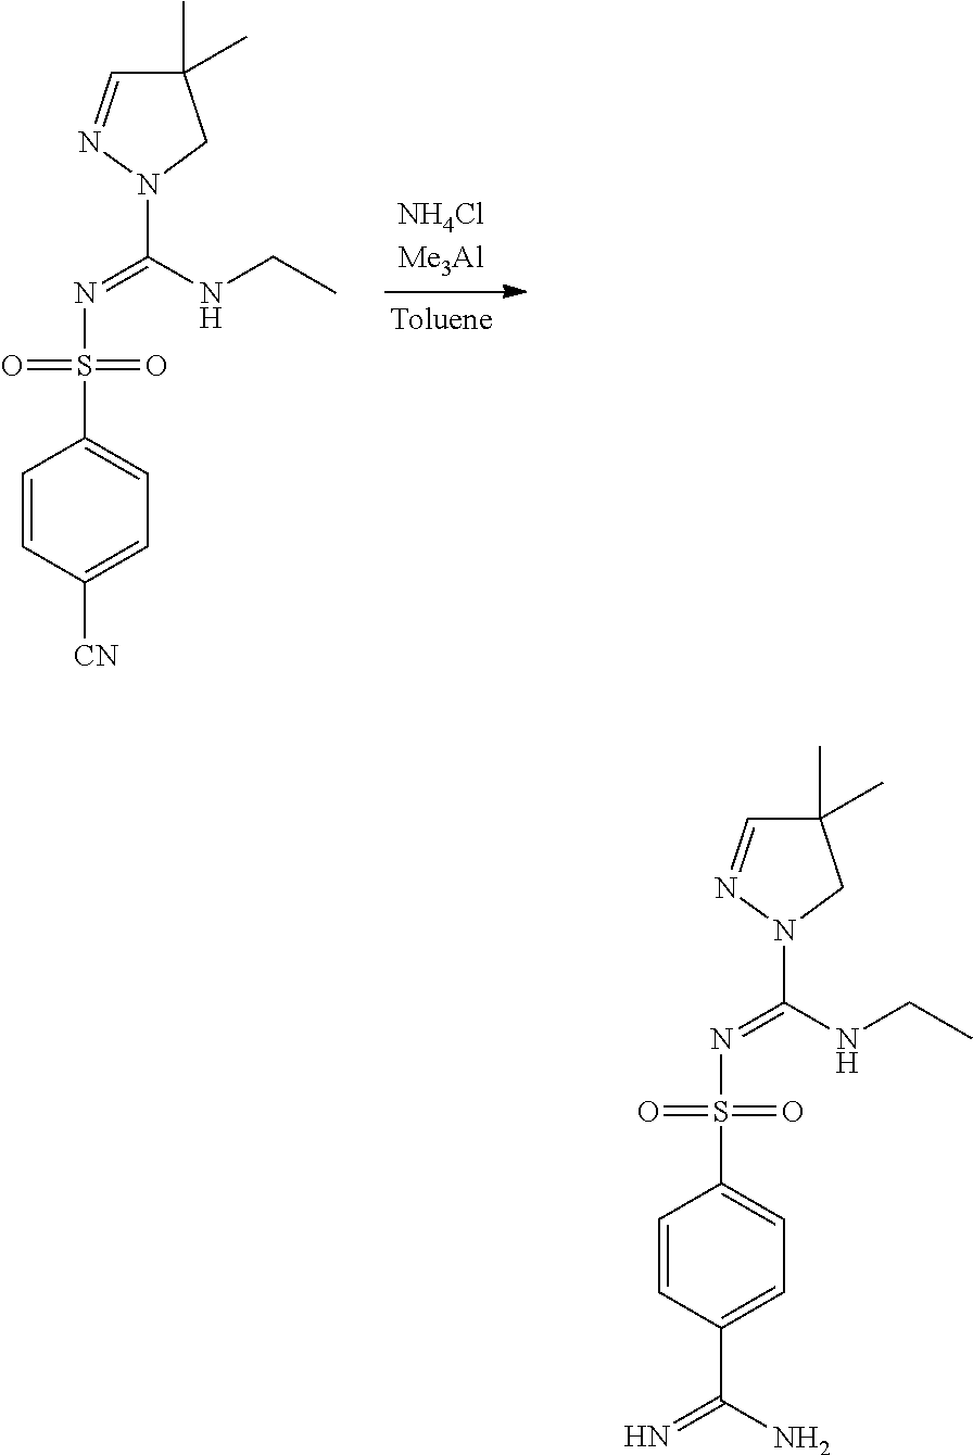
[Toluene].C(NCC)(N1CC(C)(C)C=N1)=NS(C1=CC=C([CN])C=C1)(=O)=O.C(NCC)(N1CC(C)(C)C=N1)=NS(C1=CC=C(C(N)=N)C=C1)(=O)=O
